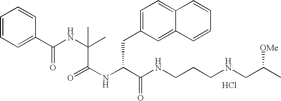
Cl.N(C(C(NCCCNCC(C)[OMe])=O)CC1=CC=C2C(=C1)C=CC=C2)C(=O)C(NC(C1=CC=CC=C1)=O)(C)C
